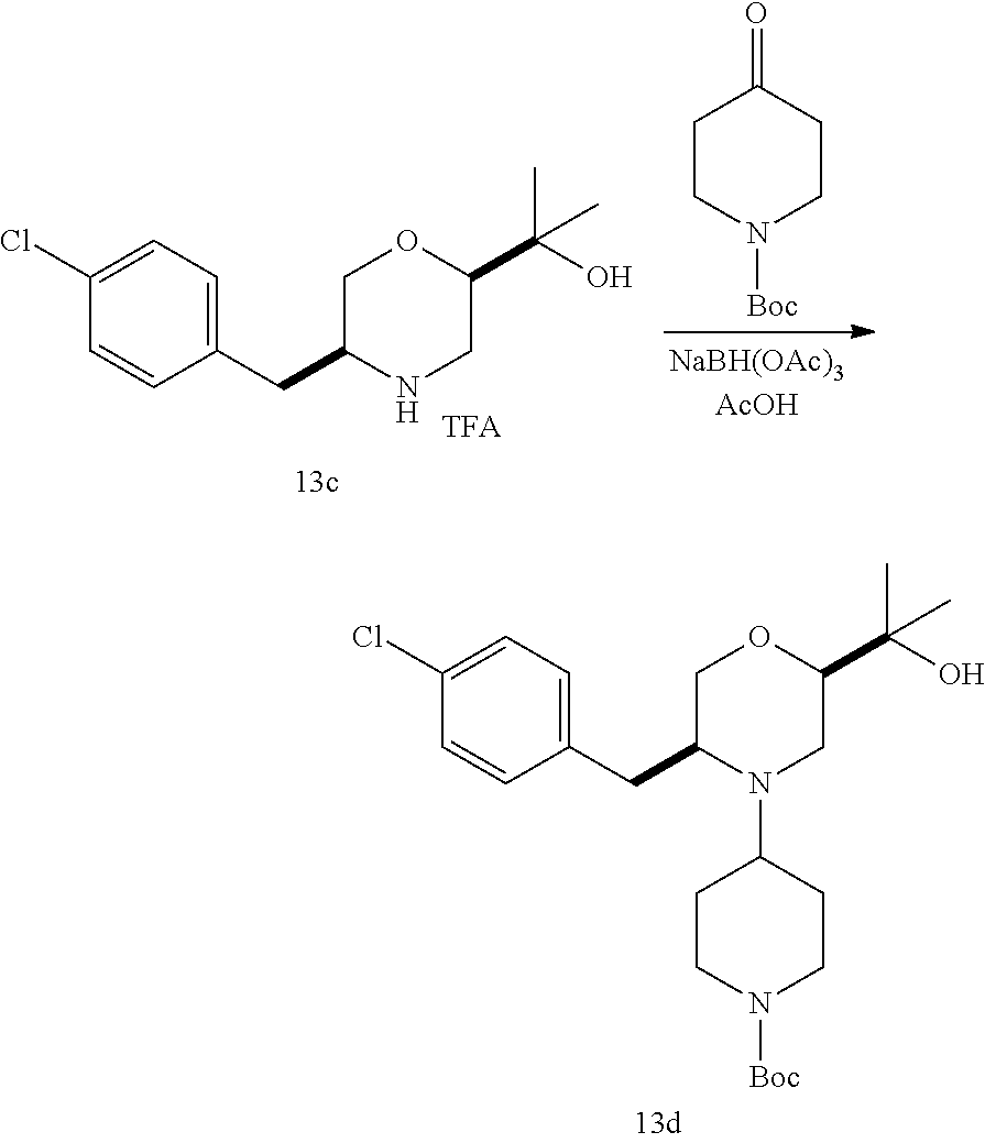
C1CC(=O)CCN1[Boc].[NaBH(OAc)3AcOH].C1(CC2COC(C(O)(C)C)CN2)=CC=C(Cl)C=C1.C1(CC2COC(C(O)(C)C)CN2C2CCN([Boc])CC2)=CC=C(Cl)C=C1
